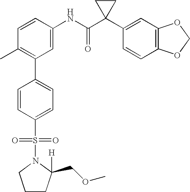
C1(NC(C2(C3=CC4=C(C=C3)OCO4)CC2)=O)=CC(C2=CC=C(S(=O)(=O)N3C([H])(COC)CCC3)C=C2)=C(C)C=C1
